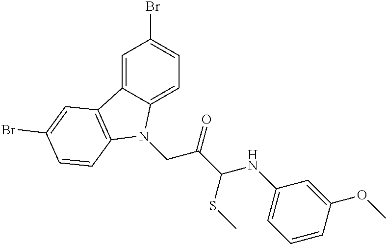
C1=C2C(=CC=C1Br)N(CC(C(SC)NC1=CC=CC(OC)=C1)=O)C1=C2C=C(Br)C=C1
